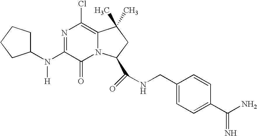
N1=C(N([H])C2CCCC2)C(=O)N2C(=C1Cl)C(C)(C)CC2C(=O)NCC1=CC=C(C(N)=N)C=C1
